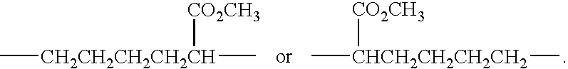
C[CH2CH2CH2CH2CH](C)[CO2CH3].C[CHCH2CH2CH2CH2](C)[CO2CH3]
